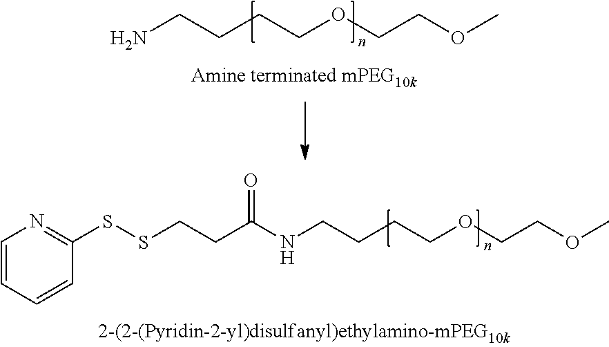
NCCCCOCCOC.N(CCCCOCCOC)C(CCSSC1=NC=CC=C1)=O
